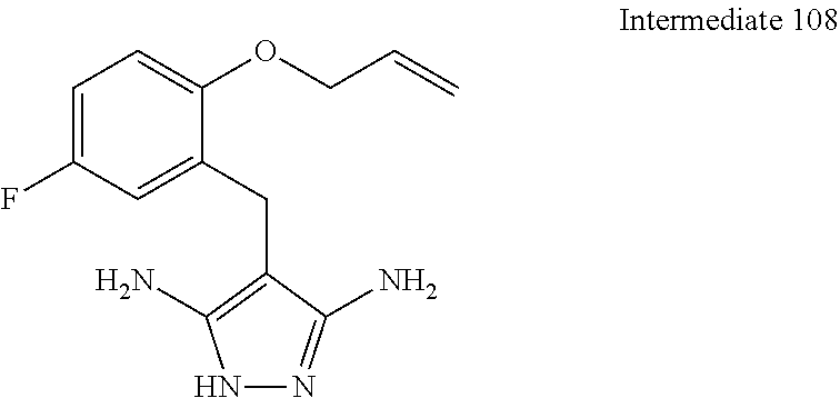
C1=C(F)C=C(CC2=C(N)NN=C2N)C(OCC=C)=C1
